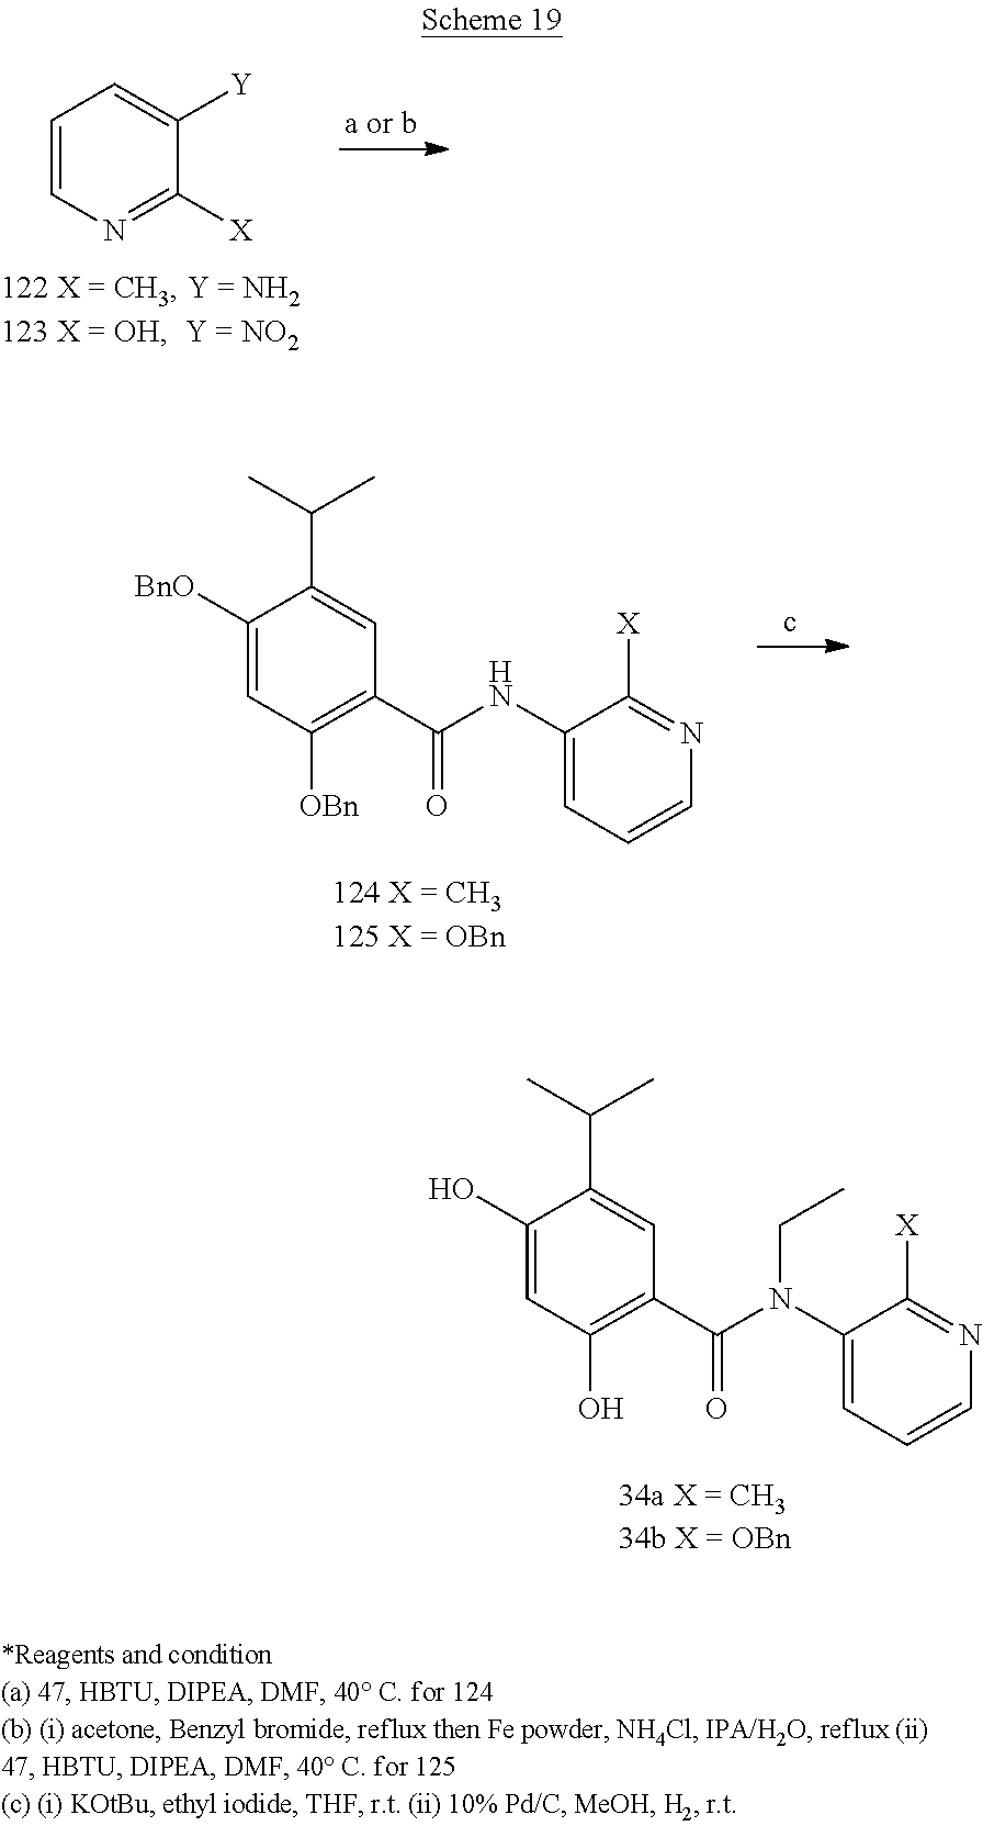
C1(O)=CC(O)=C(C(=O)N(C2=CC=CN=C2[X])CC)C=C1C(C)C.C1=CN=C([X])C([Y])=C1.C1([BnO])=CC([OBn])=C(C(=O)NC2=CC=CN=C2[X])C=C1C(C)C
